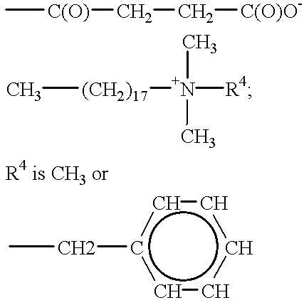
C[C(O)]CC[C(O)O-].C[(CH2)17][N+](C)(C)[R4].c1ccccc1CC
